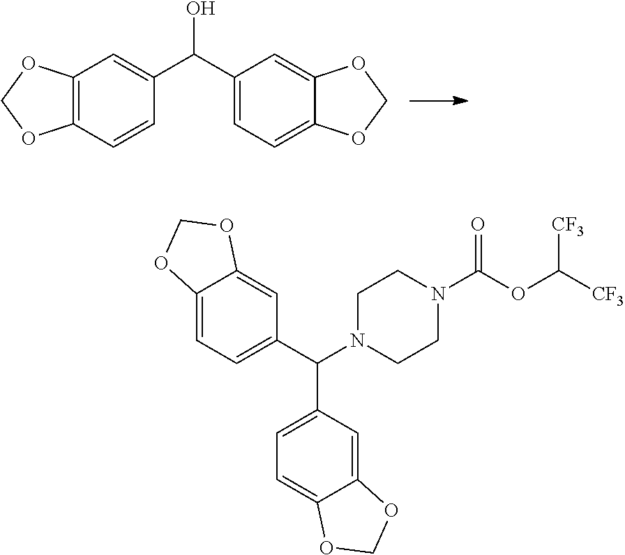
C12=C(C=CC(C(C3=CC=C4C(=C3)OCO4)O)=C1)OCO2.C1N(C(C2=CC=C3C(=C2)OCO3)C2=CC=C3C(=C2)OCO3)CCN(C(OC([CF3])[CF3])=O)C1
